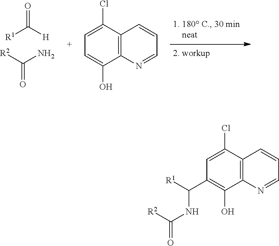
O=C([H])[R1].O=C(N)[R2].C1=C(O)C2=C(C(Cl)=C1)C=CC=N2.C1(C([R1])NC(=O)[R2])=C(O)C2=C(C(Cl)=C1)C=CC=N2
